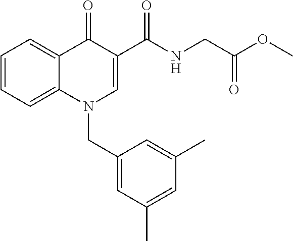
C1=CC=C2C(=C1)C(=O)C(C(NCC(OC)=O)=O)=CN2CC1=CC(C)=CC(C)=C1
